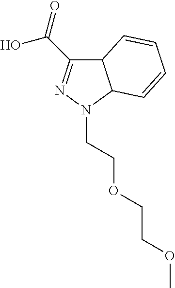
C12C(C(=O)O)=NN(CCOCCOC)C1C=CC=C2
